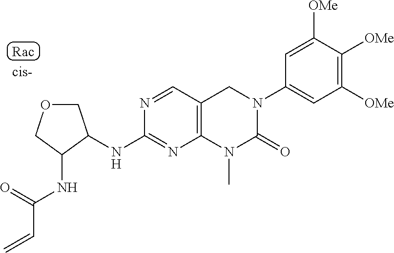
C1([OMe])=CC(N2CC3=C(N(C)C2=O)N=C(NC2C(NC(C=C)=O)COC2)N=C3)=CC([OMe])=C1[OMe]
